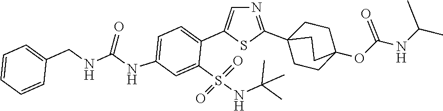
C1=C(NC(=O)NCC2=CC=CC=C2)C=C(S(=O)(=O)NC(C)(C)C)C(C2=CN=C(C34CCC(OC(NC(C)C)=O)(CC3)CC4)S2)=C1
